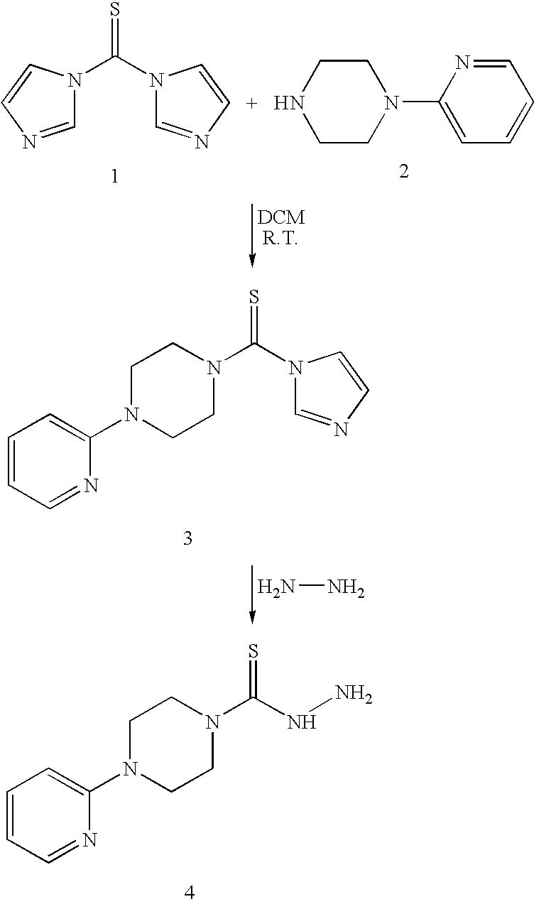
N1(C(=S)N2C=NC=C2)C=NC=C1.C1CN(C2=CC=CC=N2)CCN1.N1(C(=S)N2CCN(C3=CC=CC=N3)CC2)C=NC=C1.NN.N(C(=S)N1CCN(C2=CC=CC=N2)CC1)N
